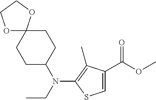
C1CC2(CCC1N(CC)C1=C(C)C(C(=O)OC)=CS1)OCCO2
